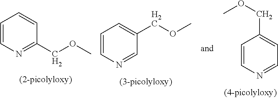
C1=CN=CC=C1COC.C1=CN=CC(COC)=C1.C1=CN=C(COC)C=C1
